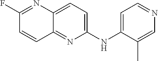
C1(F)=NC2=CC=C(NC3=CC=NC=C3C)N=C2C=C1
